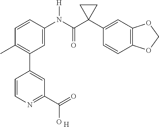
C1(C)=C(C2=CC(C(=O)O)=NC=C2)C=C(N(C(C2(C3=CC4=C(C=C3)OCO4)CC2)=O)[H])C=C1.[H]
